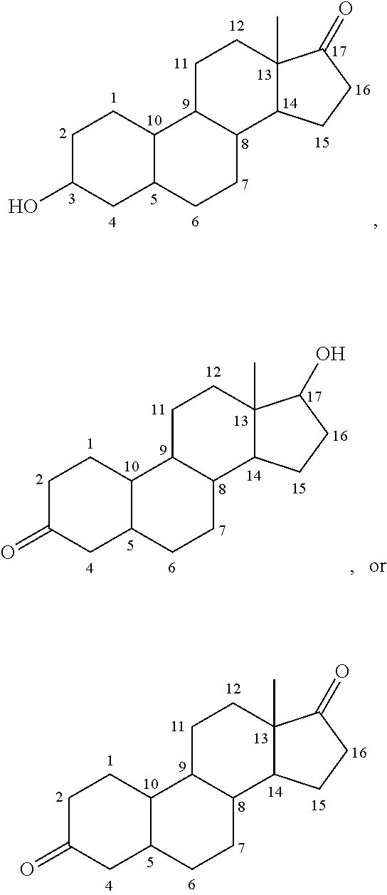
C1C(=O)CC2C(C1)C1C(CC2)C2C(C)(CC1)C(=O)CC2.C1C(O)CC2C(C1)C1C(CC2)C2C(C)(CC1)C(=O)CC2.C1C(=O)CC2C(C1)C1C(CC2)C2C(C)(CC1)C(O)CC2
